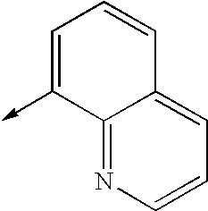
C1=C(->C)C2=NC=CC=C2C=C1
